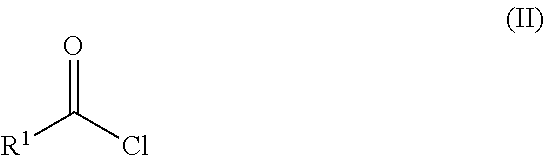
O=C(Cl)[R1]
